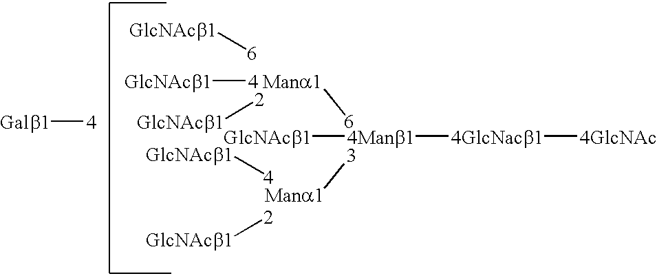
[Mana1][6].[3][Mana1].[4Manb1]([4GlcNacb1][4GlcNAc])[GlcNAcb1].[GlcNAcb1][6].[2][GlcNAcb1].[GlcNAcb1][4].[2][GlcNAcb1].[Galb1][4].[GlcNAcb1][4]
